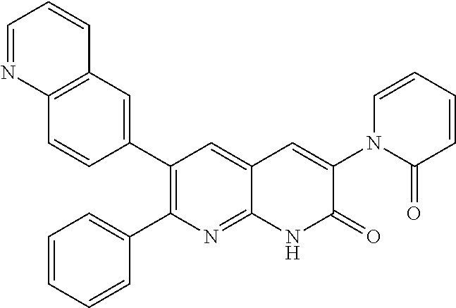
C12=C(C=C(C3=C(C4=CC=CC=C4)N=C4C(=C3)C=C(N3C(=O)C=CC=C3)C(=O)N4)C=C1)C=CC=N2
